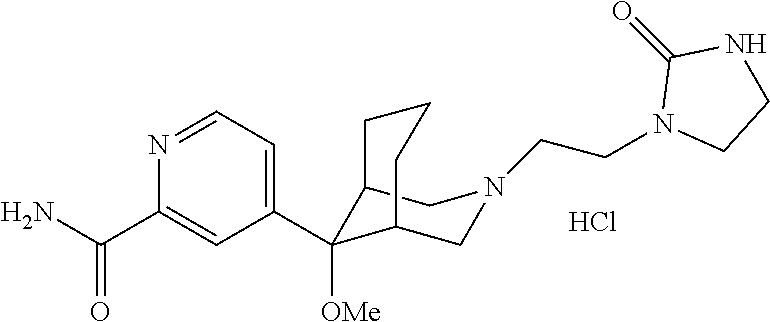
Cl.C12C([OMe])(C3=CC=NC(C(N)=O)=C3)C(CN(CCN3CCNC3=O)C1)CCC2
